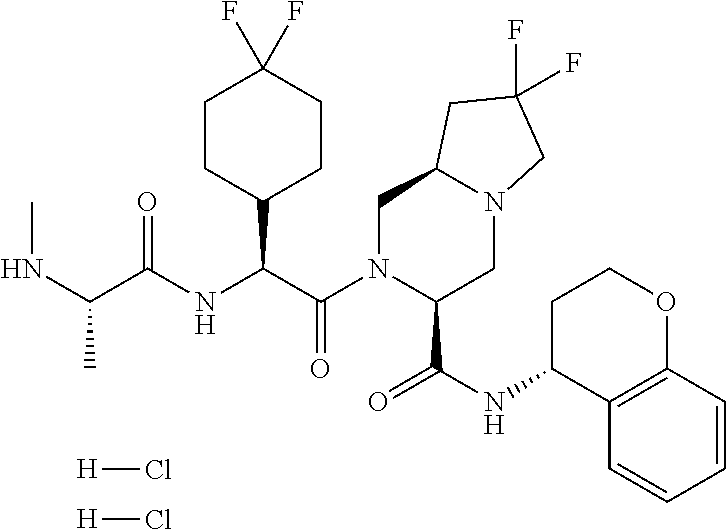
N(C(C)C(NC(C(N1C(C(NC2C3=C(OCC2)C=CC=C3)=O)CN2C(C1)CC(F)(F)C2)=O)C1CCC(F)(F)CC1)=O)C.[H]Cl.[H]Cl
